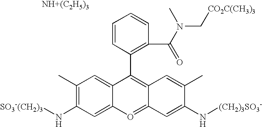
C1(C)=C(N[SO3-(CH2)3])C=C2C(=C1)C(C1=C(C(N(C)C[CO2C(CH3)3])=O)C=CC=C1)=C1C(=O2)C=C(N[(CH2)3SO3-])C(C)=C1.[NH+(C2H5)3]
